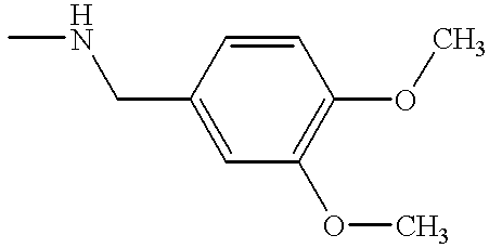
CNCC1=CC(OC)=C(OC)C=C1
